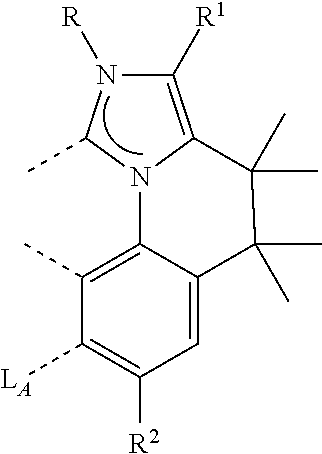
C1([R1])=C2N(C(C)N1[R])C1=C(C)C([LA])=C([R2])C=C1C(C)(C)C2(C)C
